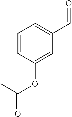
C1=CC(OC(=O)C)=CC(C=O)=C1
